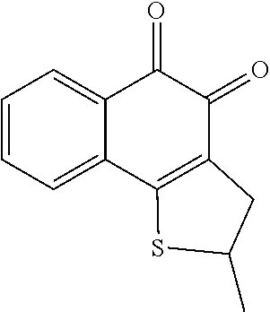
C1=CC=C2C(=C1)C(=O)C(=O)C1=C2SC(C)C1
